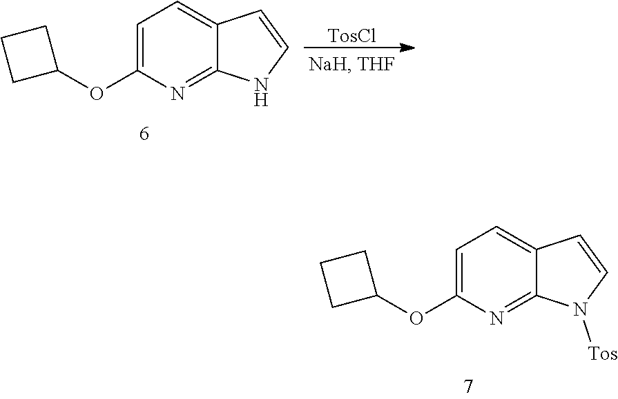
C1=C(OC2CCC2)N=C2C(=C1)C=CN2[Tos].C1=C(OC2CCC2)N=C2C(=C1)C=CN2.[TosCl]
